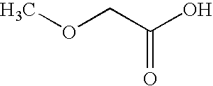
COCC(O)=O
